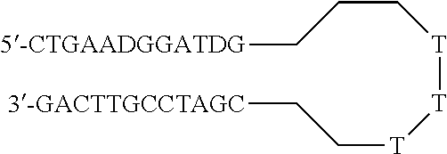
C(CC[T][T][T]CC[3-GACTTGCCTAGC])[5-CTGAADGGATDG]
